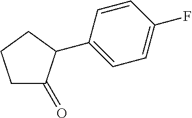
C1C(=O)C(C2=CC=C(F)C=C2)CC1
